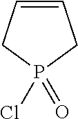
C1=CCP(=O)(Cl)C1
